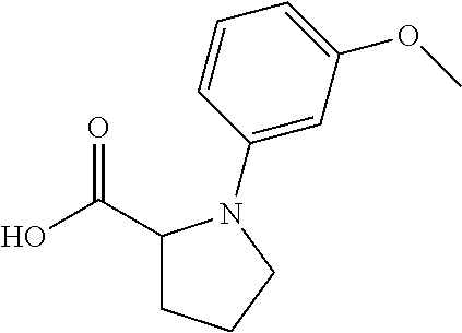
OC(C1CCCN1C1=CC(OC)=CC=C1)=O
